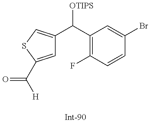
C1=C(C([H])=O)SC=C1C(C1=C(F)C=CC(Br)=C1)[OTIPS]
